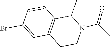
C1=CC(Br)=CC2=C1C(C)N(C(C)=O)CC2
